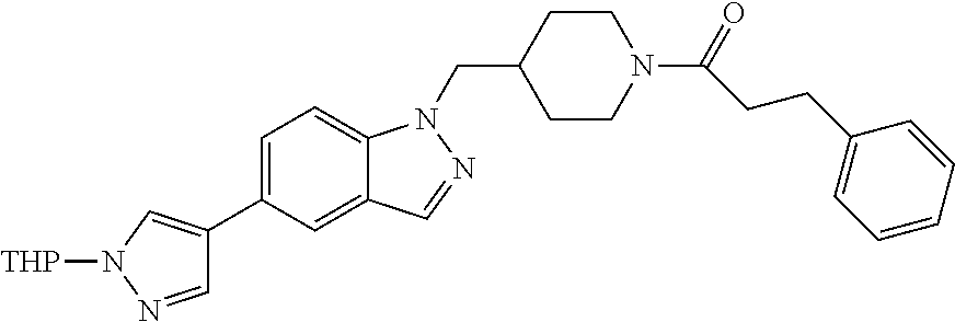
[THP]N1N=CC(C2=CC=C3C(=C2)C=NN3CC2CCN(C(=O)CCC3=CC=CC=C3)CC2)=C1
